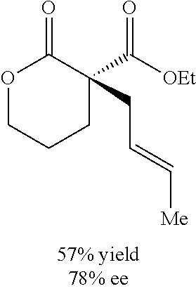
O1CCCC(C([OEt])=O)(CC=C[Me])C1=O
